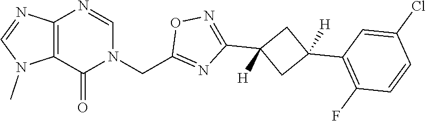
C12=C(N=CN(CC3=NC(C4([H])CC(C5=C(F)C=CC(Cl)=C5)([H])C4)=NO3)C1=O)N=CN2C
